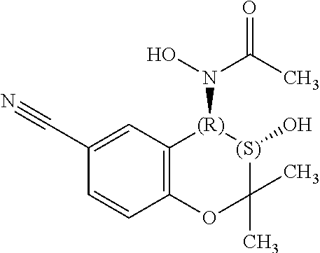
C1(C#N)=CC2=C(C=C1)OC(C)(C)[(S)](O)[(R)]2N(O)C(C)=O
